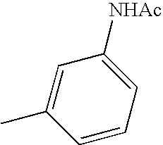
C1=C(C)C=CC=C1[NHAc]
